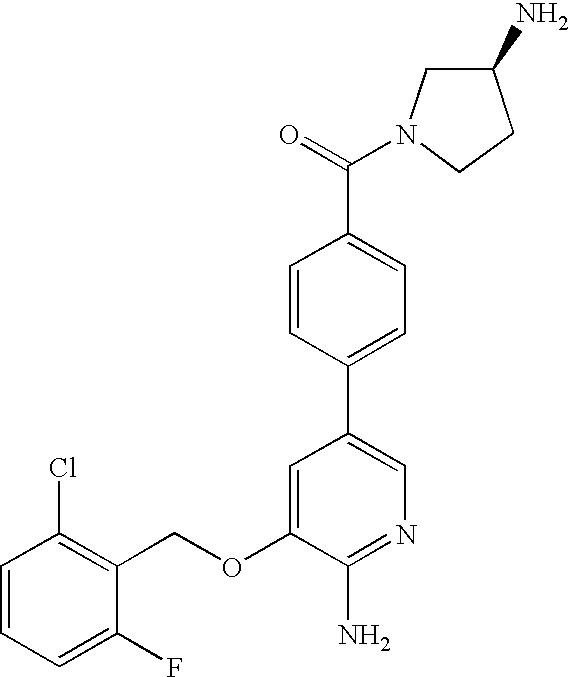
C1=CC=C(F)C(COC2=CC(C3=CC=C(C(=O)N4CC(N)CC4)C=C3)=CN=C2N)=C1Cl
